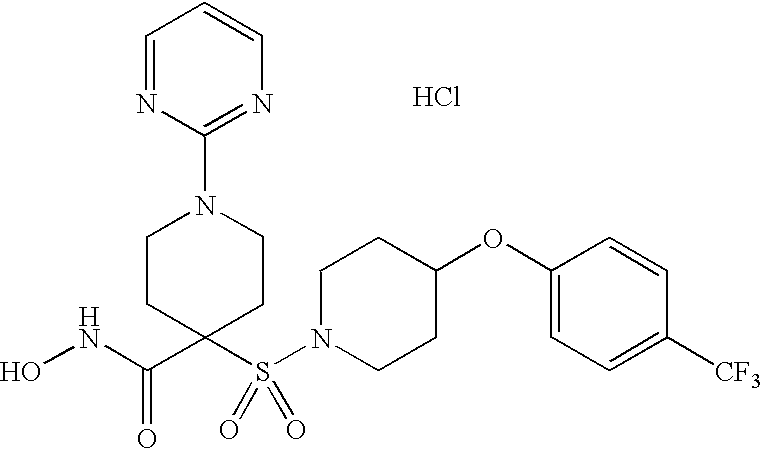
C(=O)(C1(S(N2CCC(OC3=CC=C([CF3])C=C3)CC2)(=O)=O)CCN(C2=NC=CC=N2)CC1)NO.Cl
